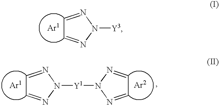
C1=NN([Y3])N=C1.C1=NN([Y1]N2N=CC=N2)N=C1
